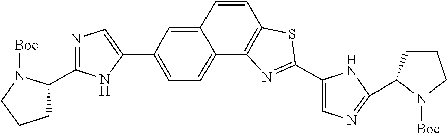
C12=CC(C3=CN=C(C4CCCN4[Boc])N3)=CC=C1C1=C(C=C2)SC(C2=CN=C(C3CCCN3[Boc])N2)=N1
